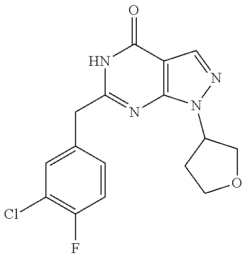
C1=C(CC2=NC3=C(C(=O)N2)C=NN3C2COCC2)C=CC(F)=C1Cl
